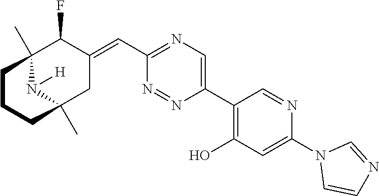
C12(C)N([H])C(C)(CC(=CC3=NC=C(C4=C(O)C=C(N5C=CN=C5)N=C4)N=N3)C1F)CCC2
